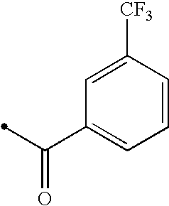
C1=C([CF3])C=CC=C1C(=O)C
